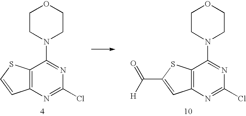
C12=C(N=C(Cl)N=C1N1CCOCC1)C=C(C(=O)[H])S2.C12=C(N=C(Cl)N=C1N1CCOCC1)C=CS2
